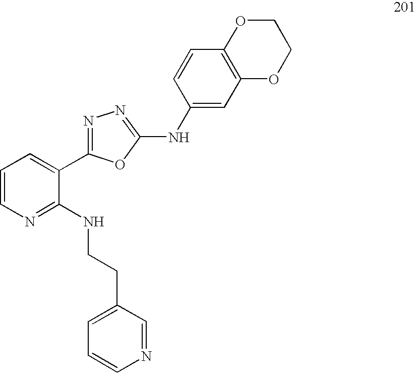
C1=CN=C(NCCC2=CC=CN=C2)C(C2=NN=C(NC3=CC4=C(C=C3)OCCO4)O2)=C1
